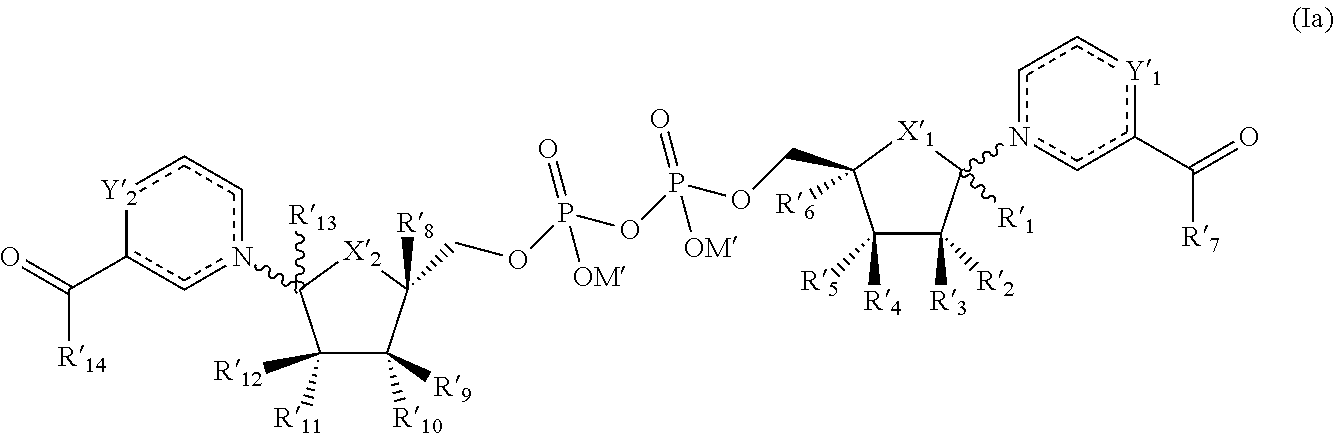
C1([R11])([R12])C([R10])([R9])C(COP(OP(=O)(OCC2([R6])C([R4])([R5])C([R3])([R2])C(n3cc[Y1]c(C(=O)[R7])c3)([R1])[X1]2)[OM])(=O)[OM])([R8])[X2]C1(n1cc(C(=O)[R14])-[Y2]cc1)[R13]
